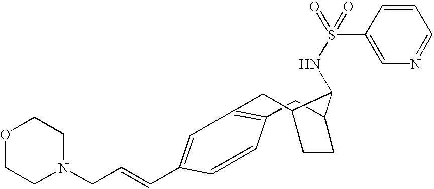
C1=CC(C=CCN2CCOCC2)=CC2=C1CC1CCC(C2)C1NS(=O)(=O)C1=CN=CC=C1
